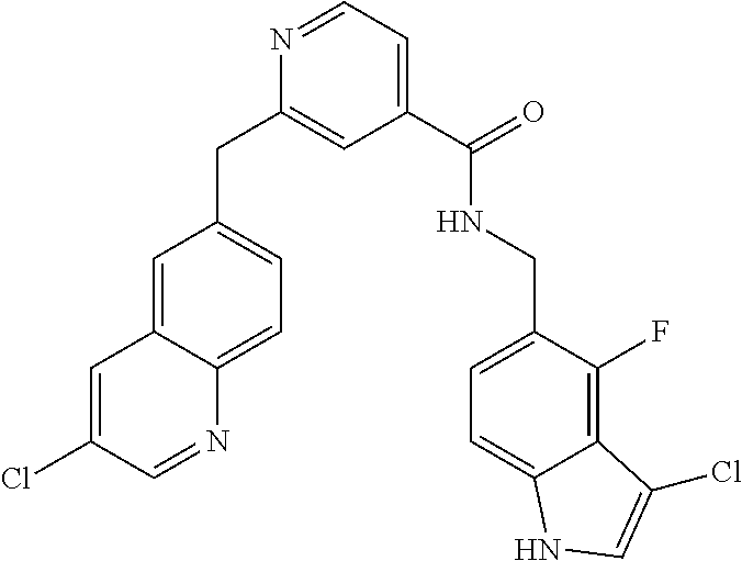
C1=C2C(=CC=C1CC1=CC(C(=O)NCC3=CC=C4C(=C3F)C(Cl)=CN4)=CC=N1)N=CC(Cl)=C2
